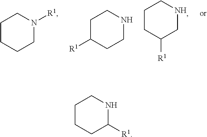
C1CC([R1])CNC1.C1CCCN([R1])C1.C1C([R1])CCNC1.C1CCC([R1])NC1
